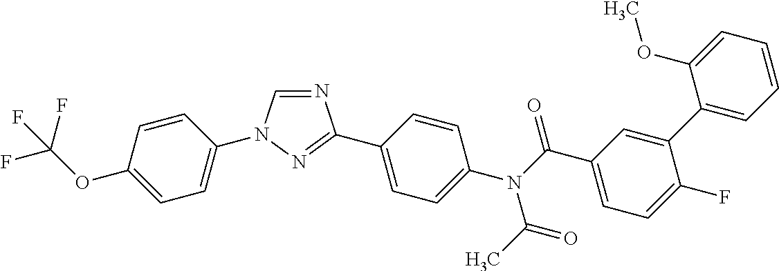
N1=CN(C2=CC=C(OC(F)(F)F)C=C2)N=C1C1=CC=C(N(C(C2=CC=C(F)C(C3=CC=CC=C3OC)=C2)=O)C(=O)C)C=C1
